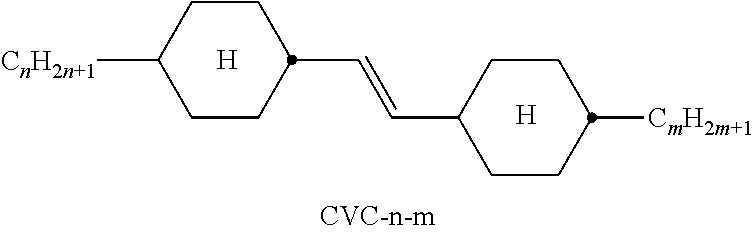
[H].[CmH2m+1]C1CCC(C=CC2CCC([CnH2n+1])CC2)CC1.[H]
